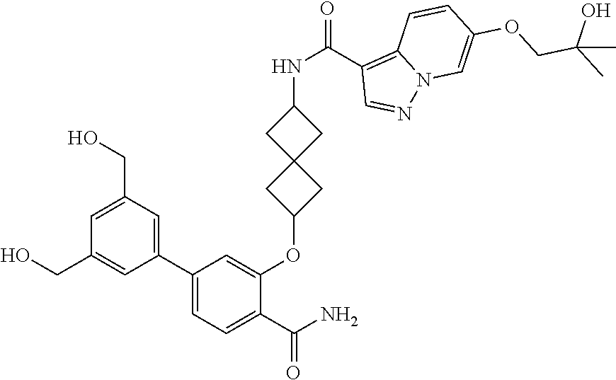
C1(C2=CC(CO)=CC(CO)=C2)=CC=C(C(N)=O)C(OC2CC3(C2)CC(NC(=O)C2=C4N(N=C2)C=C(OCC(C)(O)C)C=C4)C3)=C1
